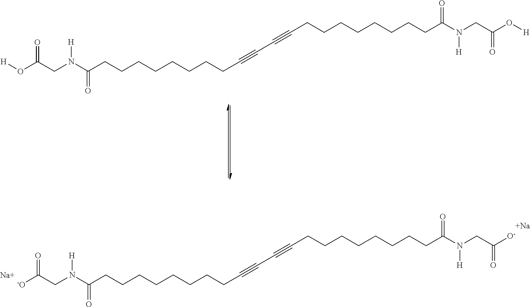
[H]OC(CN(C(CCCCCCCCC#CC#CCCCCCCCCC(N(CC(O[H])=O)[H])=O)=O)[H])=O.[-O]C(CN(C(CCCCCCCCC#CC#CCCCCCCCCC(N(CC([O-])=O)[H])=O)=O)[H])=O.[Na].[Na]
